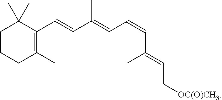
C1CCC(C)=C(C=CC(=CC=CC(=CC[OC(O)CH3])C)C)C1(C)C
